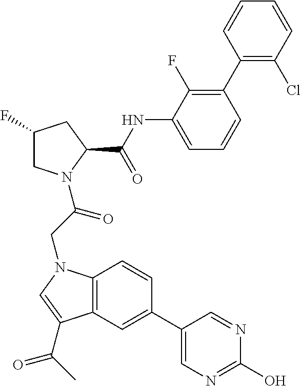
C12=C(C=C(C3=CN=C(O)N=C3)C=C1)C(C(=O)C)=CN2CC(=O)N1CC(F)CC1C(=O)NC1=CC=CC(C2=C(Cl)C=CC=C2)=C1F
